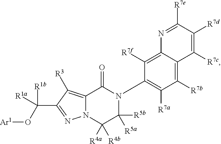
N12C(=C([R3])C(C([R1a])(O[Ar1])[R1b])=N1)C(=O)N(C1=C([R7a])C([R7b])=C3C(=C1[R7f])N=C([R7e])C([R7d])=C3[R7c])C([R5b])([R5a])C2([R4a])[R4b]
